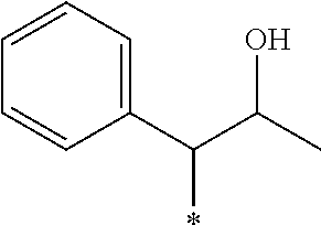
C1(C(C(C)O)*)=CC=CC=C1
